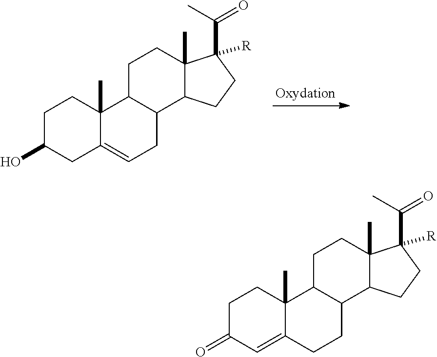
C1C(O)CC2=CCC3C(C2(C)C1)CCC1(C)C3CCC1(C(C)=O)[R].C1C(=O)C=C2C(C)(C1)C1C(CC2)C2C(C)(CC1)C(C(C)=O)([R])CC2
